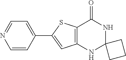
C1=CC(C2=CC3=C(S2)C(=O)NC2(N3)CCC2)=CC=N1
